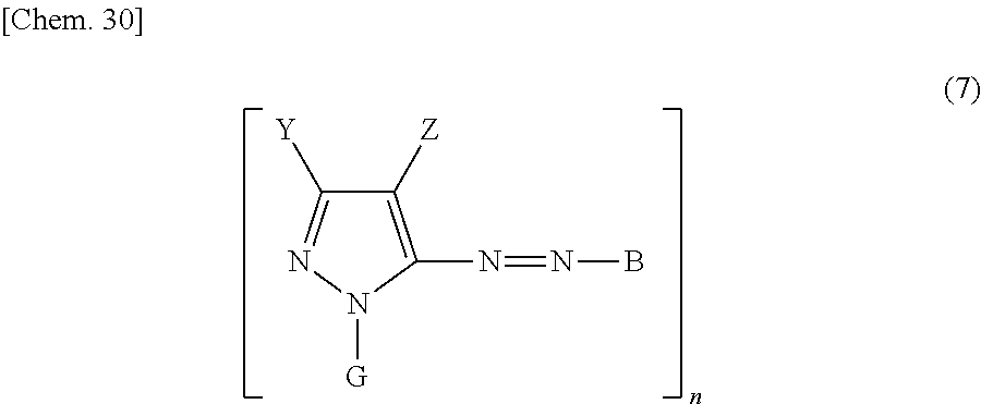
C1([Z])=C(N=NB)N([G])N=C1[Y]
